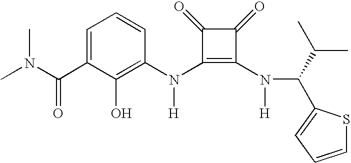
C(C1=CC=CC(N(C2=C(N(C(C(C)C)C3=CC=CS3)[H])C(=O)C2=O)[H])=C1O)(=O)N(C)C
